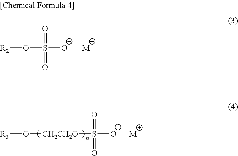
[R2]OS(=O)([O-])=O.[M].[R3]O[CH2CH2O]S(=O)([O-])=O.[M]
